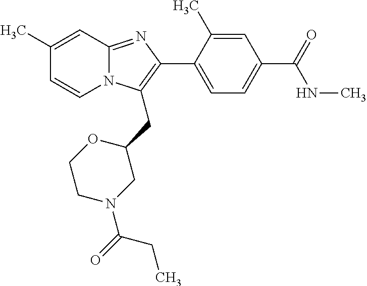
C1(C)=CC2=NC(C3=CC=C(C(NC)=O)C=C3C)=C(CC3CN(C(=O)CC)CCO3)N2C=C1
